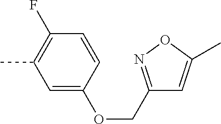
C1=C(OCC2=NOC(C)=C2)C=CC(F)=C1C
